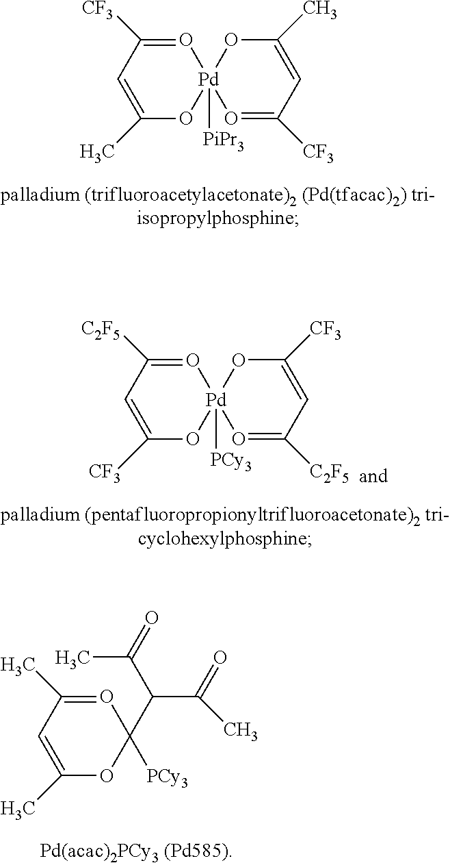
O1=C([CF3])C=C(C)O[Pd]12([PiPr3])O=C([CF3])C=C(C)O2.O1=C([C2F5])C=C([CF3])O[Pd]12([PCy3])O=C([C2F5])C=C([CF3])O2.O1=C(C)C=C(C)OC1([PCy3])C(C(C)=O)C(C)=O
